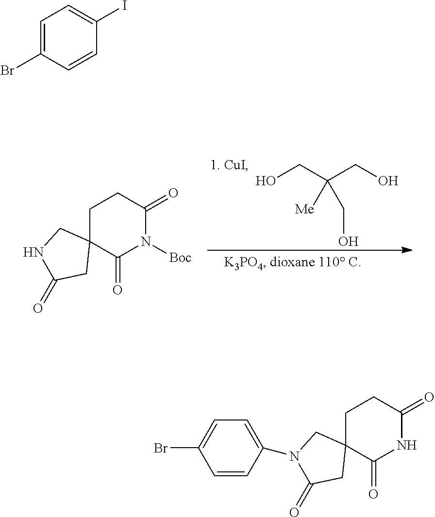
C1C2(C(=O)N([Boc])C(=O)C1)CNC(=O)C2.OCC(CO)([Me])CO.[1. CuI].C1C2(C(=O)NC(=O)C1)CN(C1=CC=C(Br)C=C1)C(=O)C2.C1=C(Br)C=CC(I)=C1
